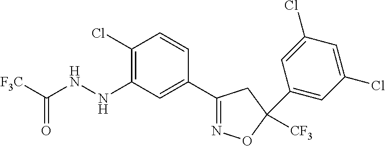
C1(Cl)=C(NNC([F3C])=O)C=C(C2=NOC([CF3])(C3=CC(Cl)=CC(Cl)=C3)C2)C=C1
